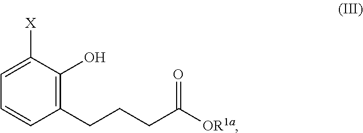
OC1=C(CCCC([OR1a])=O)C=CC=C1[X]
